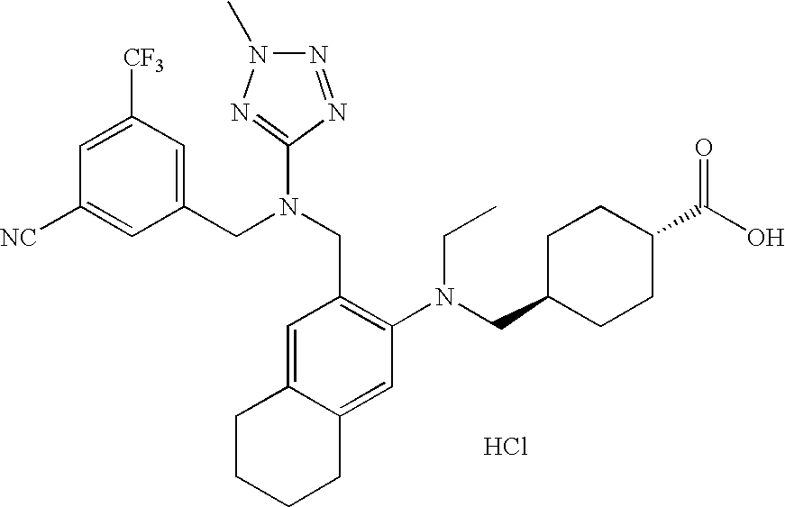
Cl.C1=C([CF3])C=C(CN(CC2=C(N(CC3CCC(C(O)=O)CC3)CC)C=C3C(=C2)CCCC3)C2=NN(C)N=N2)C=C1[NC]
